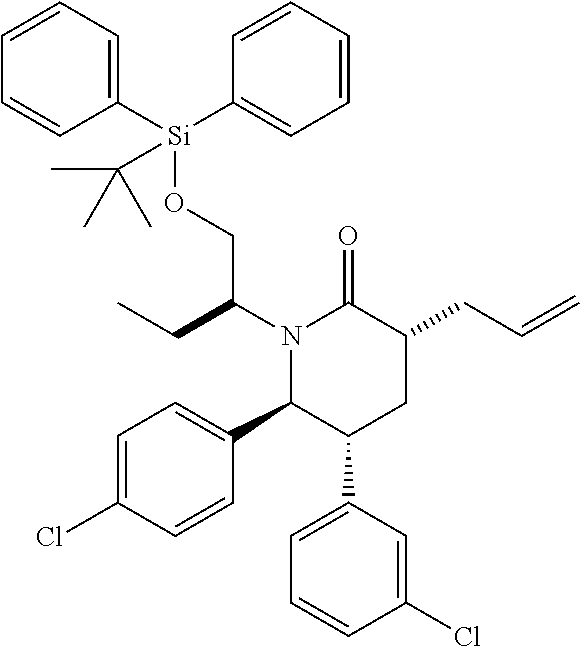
C1([Si](OCC(N2C(C3=CC=C(Cl)C=C3)C(C3=CC=CC(Cl)=C3)CC(CC=C)C2=O)CC)(C(C)(C)C)C2=CC=CC=C2)=CC=CC=C1
